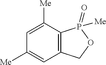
C1=C([Me])C2=C(C=C1[Me])COP2(=O)[Me]
